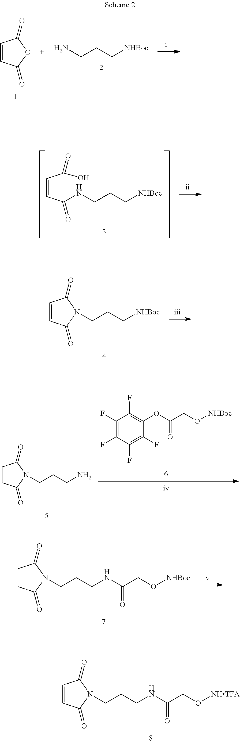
C1=CC(=O)OC1=O.NCCC[NHBoc].C(=CC(=O)NCCC[NHBoc])C(O)=O.C1=CC(=O)N(CCC[NHBoc])C1=O.C1=CC(=O)N(CCCN)C1=O.C1(F)=C(F)C(F)=C(F)C(OC(CO[NHBoc])=O)=C1F.C1=CC(=O)N(CCCNC(CO[NHBoc])=O)C1=O.C1=CC(=O)N(CCCNC(CO[NHTFA])=O)C1=O
